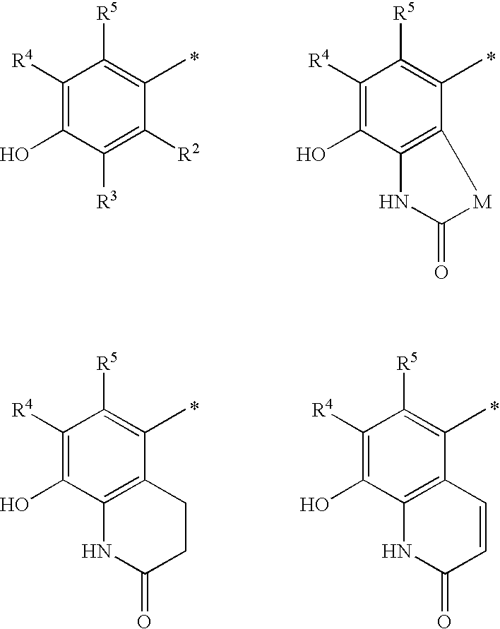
C1([R4])=C(O)C([R3])=C([R2])C(C)=C1[R5].C1([R4])=C(O)C2=C(C(C)=C1[R5])[M]C(=O)N2.C1([R4])=C(O)C2=C(C(C)=C1[R5])CCC(=O)N2.C1([R4])=C(O)C2=C(C(C)=C1[R5])C=CC(=O)N2
